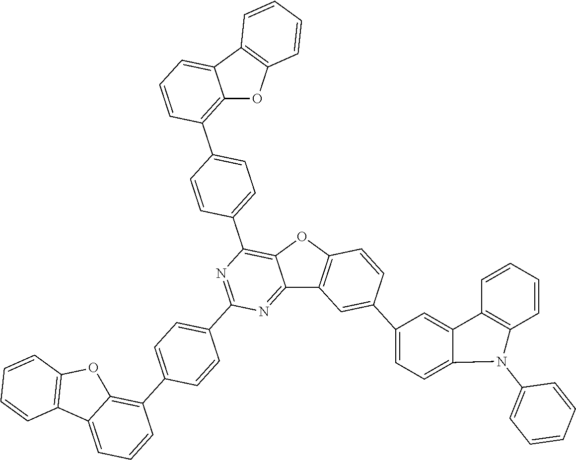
C12=NC(C3=CC=C(C4=C5C(=CC=C4)C4=C(O5)C=CC=C4)C=C3)=NC(C3=CC=C(C4=C5C(=CC=C4)C4=C(O5)C=CC=C4)C=C3)=C1OC1=C2C=C(C2=CC=C3C(=C2)C2=C(C=CC=C2)N3C2=CC=CC=C2)C=C1
